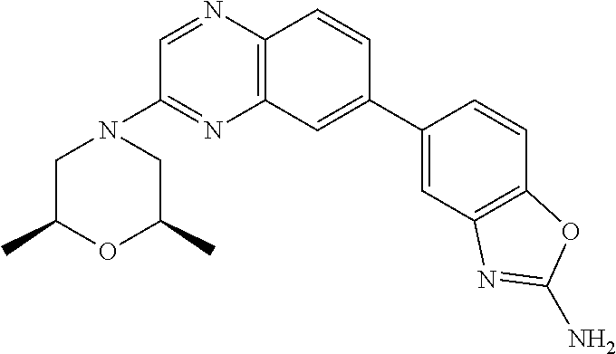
C1C(C)OC(C)CN1C1=NC2=C(N=C1)C=CC(C1=CC3=C(C=C1)OC(N)=N3)=C2
